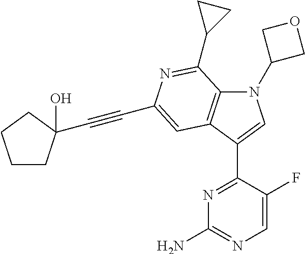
N1(C2COC2)C2=C(C(C3=NC(N)=NC=C3F)=C1)C=C(C#CC1(O)CCCC1)N=C2C1CC1
